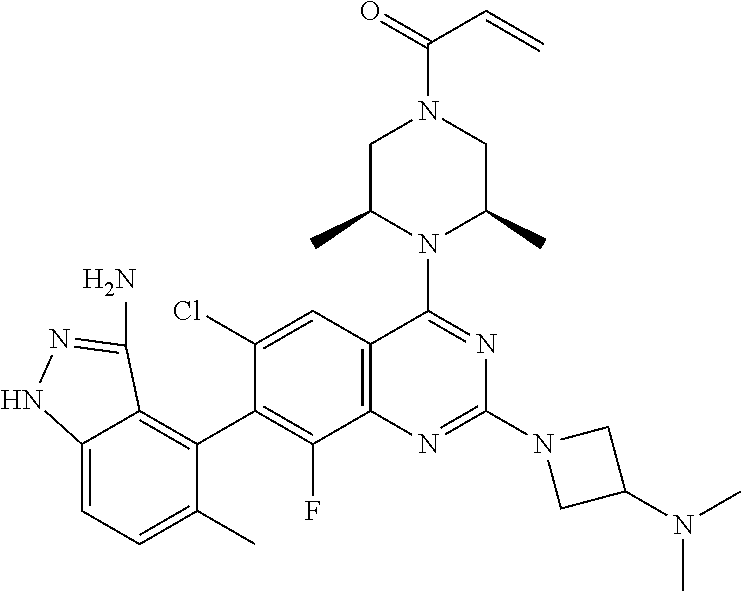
C12=CC=C(C)C(C3=C(F)C4=C(C=C3Cl)C(N3C(C)CN(C(=O)C=C)CC3C)=NC(N3CC(N(C)C)C3)=N4)=C1C(N)=NN2
